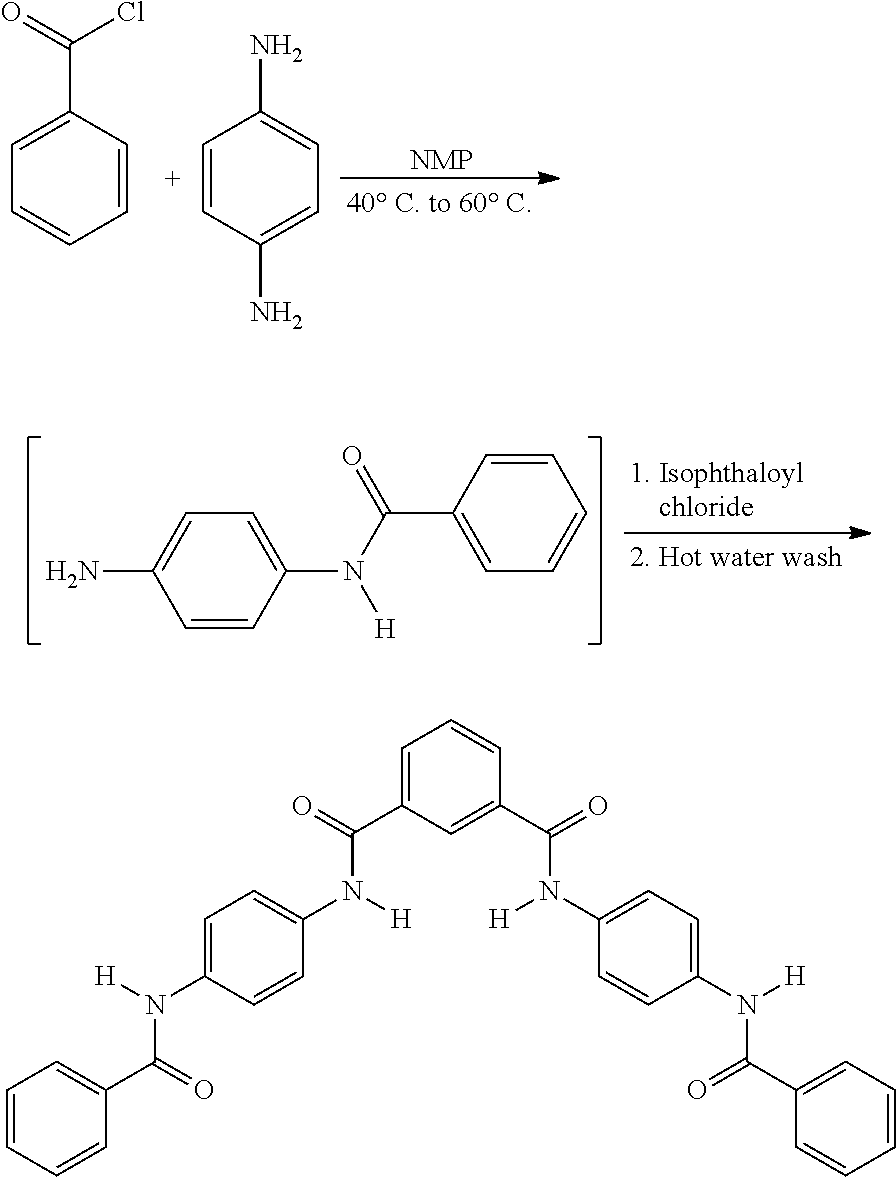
C1=CC(C(=O)Cl)=CC=C1.C1=C(N)C=CC(N)=C1.[NMP].C1=CC(N(C(=O)C2=CC=CC=C2)[H])=CC=C1N.C1=C(N(C(=O)C2=CC=CC=C2)[H])C=CC(N(C(C2=CC=CC(C(N([H])C3=CC=C(N(C(C4=CC=CC=C4)=O)[H])C=C3)=O)=C2)=O)[H])=C1
